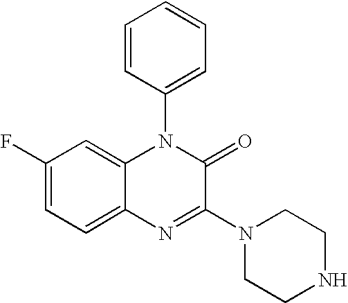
C1(F)=CC=C2C(=C1)N(C1=CC=CC=C1)C(=O)C(N1CCNCC1)=N2
